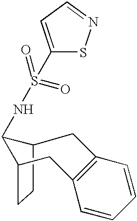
C12CCC(C1NS(C1=CC=NS1)(=O)=O)CC1=C(C=CC=C1)C2
